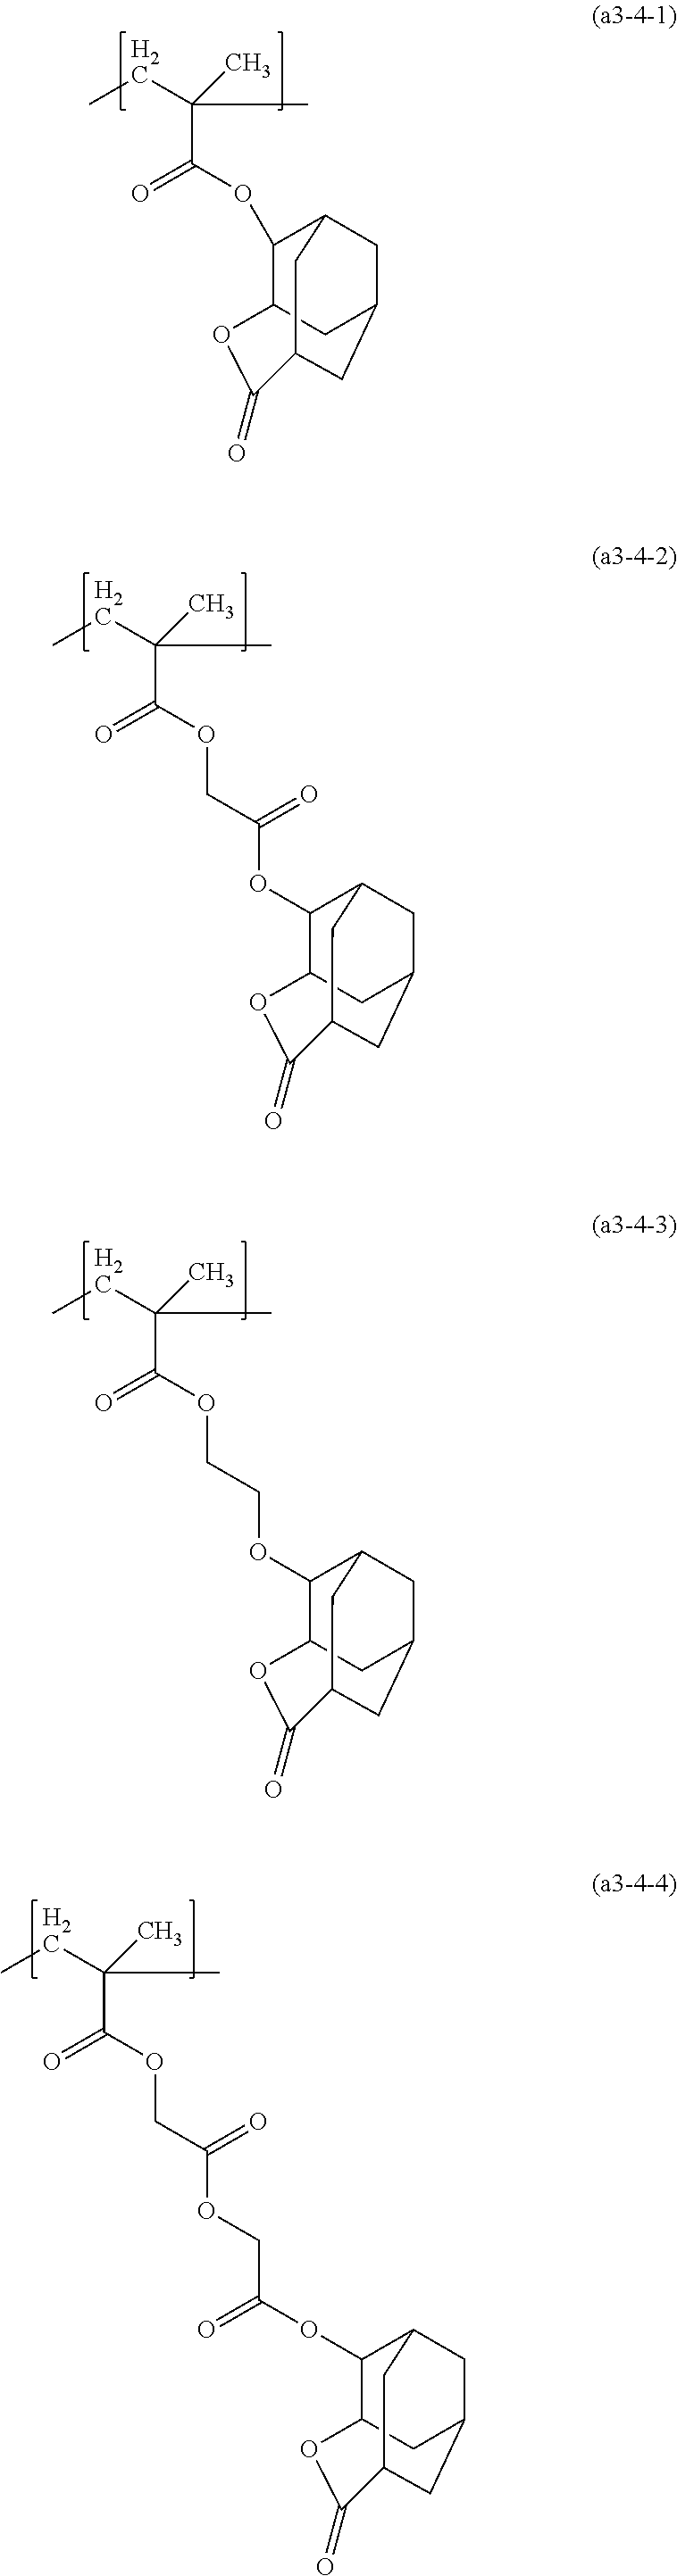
CCC(C)(C)C(=O)OC1C2CC3CC1CC(C3)C(=O)O2.CCC(C)(C)C(=O)OCC(=O)OC1C2CC3CC1CC(C3)C(=O)O2.CCC(C)(C)C(=O)OCCOC1C2CC3CC1CC(C3)C(=O)O2.CCC(C)(C)C(=O)OCC(OCC(=O)OC1C2CC3CC1CC(C3)C(=O)O2)=O
